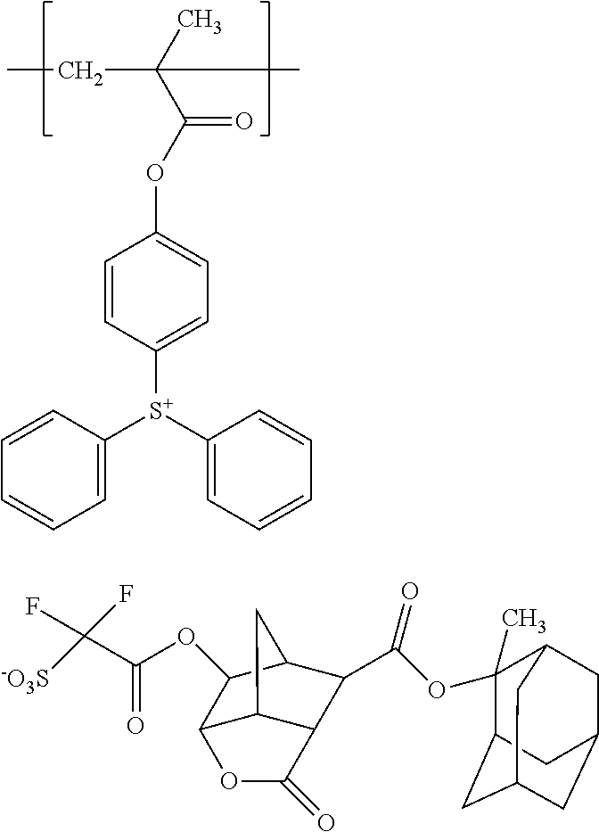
C1=CC([S+](C2=CC=CC=C2)C2=CC=CC=C2)=CC=C1OC(C(C)(C)CC)=O.O(C(C(F)(F)[-O3S])=O)C1C2C3C(C(=O)O2)C(C(OC2(C)C4CC5CC(CC2C5)C4)=O)C1C3
